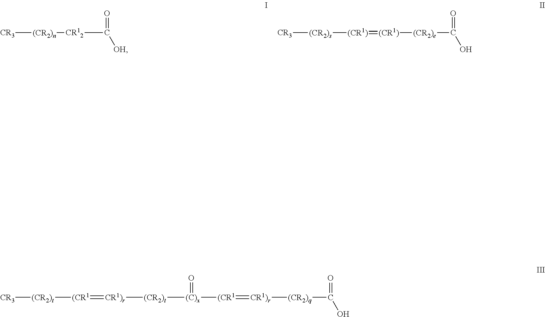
[CR3][(CR2)t][(CR1]=[CR1)r][(CR2)t][(C)x]([(CR1]=[CR1)r][(CR2)q]C(O)=O)=O.[CR3][(CR2)n][CR12]C([OH])=O.[CR3][(CR2)s][(CR1)]=[(CR1)][(CR2)e]C(=O)O
